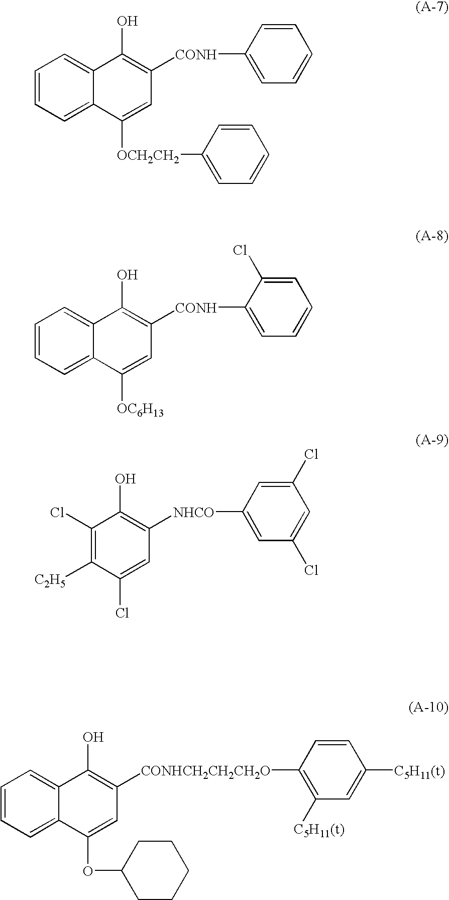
C1=CC=C2C(=C1)C(O)=C([CONH]C1=CC=CC=C1)C=C2[OCH2CH2]C1=CC=CC=C1.C1(Cl)=C([C2H5])C(Cl)=CC([NHCO]C2=CC(Cl)=CC(Cl)=C2)=C1O.C1=CC=C2C(=C1)C(O)=C([CONHCH2CH2CH2O]C1=C([C5H11(t)])C=C([C5H11(t)])C=C1)C=C2OC1CCCCC1.C1=CC=C2C(=C1)C(O)=C([CONH]C1=CC=CC=C1Cl)C=C2[OC6H13]
